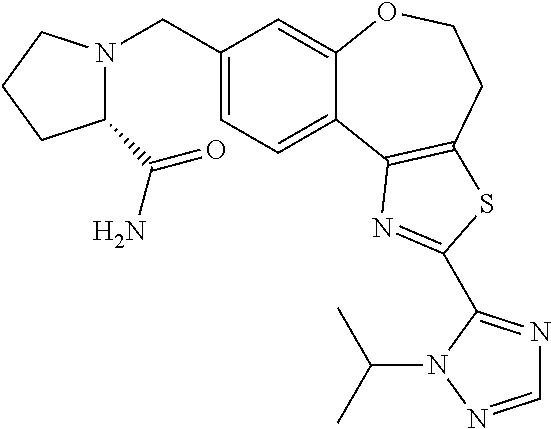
C1(CN2C(C(=O)N)CCC2)=CC=C2C(=C1)OCCC1=C2N=C(C2=NC=NN2C(C)C)S1
